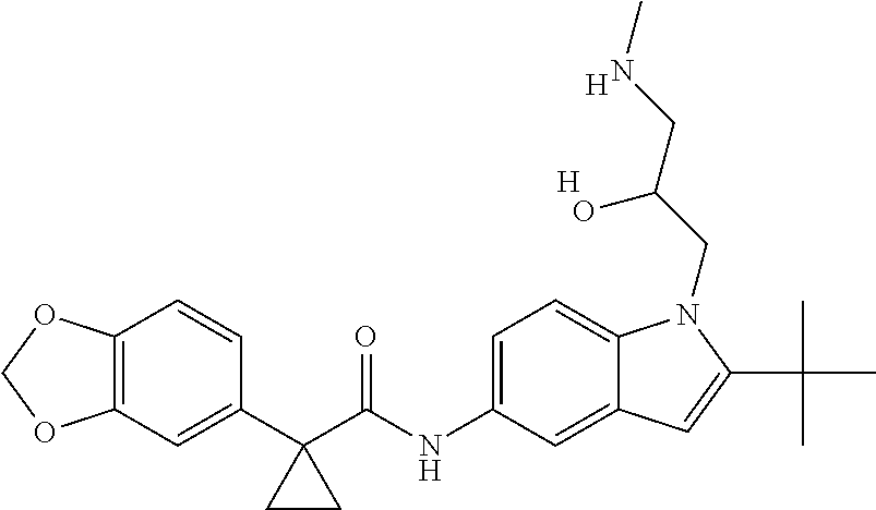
C12=C(C=C(C3(C(NC4=CC=C5C(=C4)C=C(C(C)(C)C)N5CC(CNC)O)=O)CC3)C=C1)OCO2.[H].[H]
